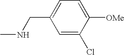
C1=C(Cl)C([OMe])=CC=C1CNC
